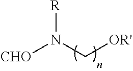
[CHO]N(C[OR'])[R]
